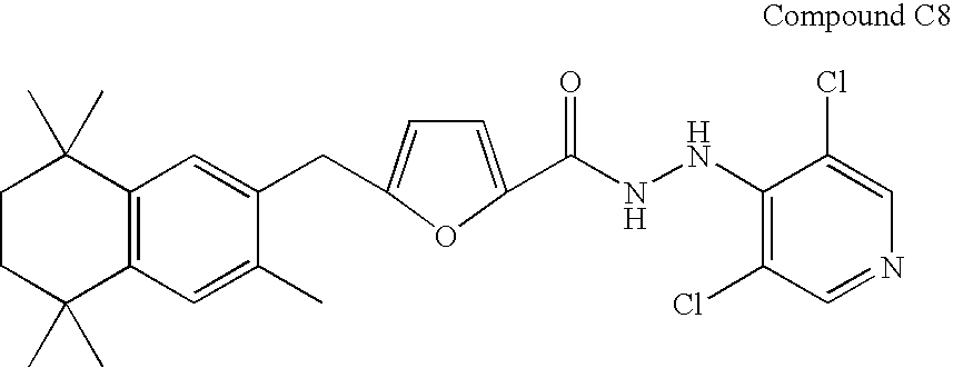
C12=C(C=C(C)C(CC3=CC=C(C(NNC4=C(Cl)C=NC=C4Cl)=O)O3)=C1)C(C)(C)CCC2(C)C
